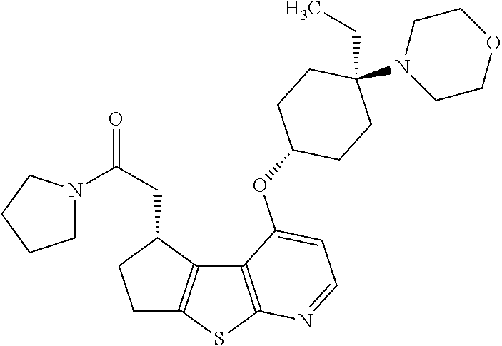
C12=C(SC3=C1C(CC(N1CCCC1)=O)CC3)N=CC=C2OC1CCC(CC)(N2CCOCC2)CC1
